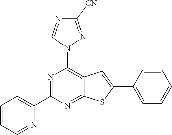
C1(C2=CC=CC=N2)=NC(N2N=C([CN])N=C2)=C2C(=N1)SC(C1=CC=CC=C1)=C2
